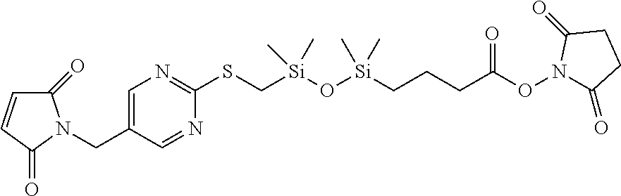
C1(=O)C=CC(=O)N1CC1=CN=C(SC[Si](O[Si](CCCC(ON2C(=O)CCC2=O)=O)(C)C)(C)C)N=C1
